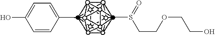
C1=CC(C)=CC=C1O.CS(CCOCCO)=O
